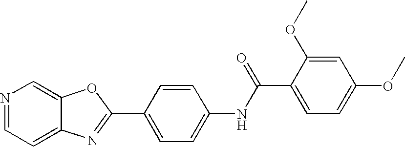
C12=CC=NC=C1OC(C1=CC=C(NC(C3=CC=C(OC)C=C3OC)=O)C=C1)=N2
